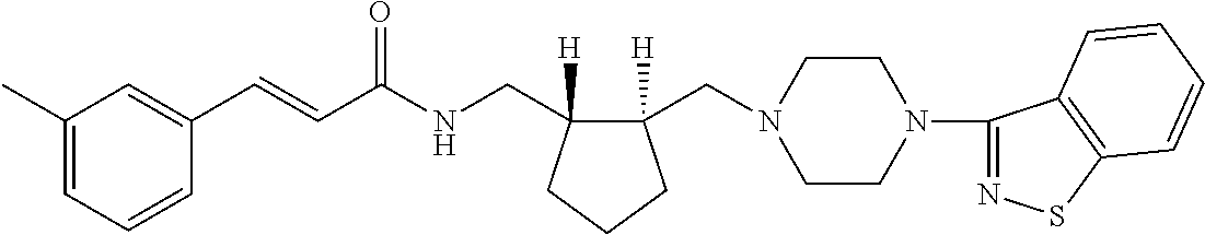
C1(C=CC(NCC2([H])C(CN3CCN(C4=NSC5=C4C=CC=C5)CC3)([H])CCC2)=O)=CC(C)=CC=C1
